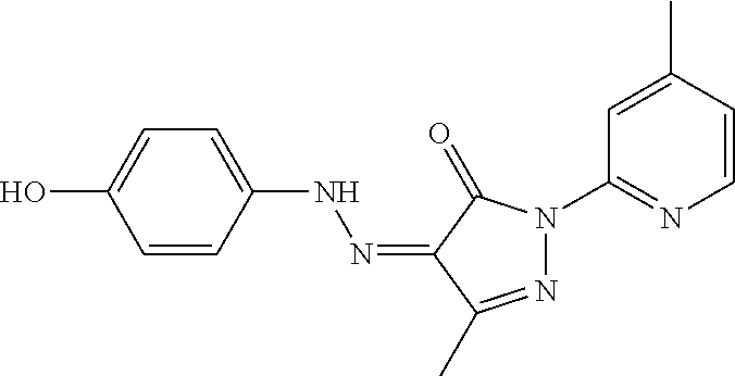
C1=CC(NN=C2C(C)=NN(C3=NC=CC(C)=C3)C2=O)=CC=C1O
